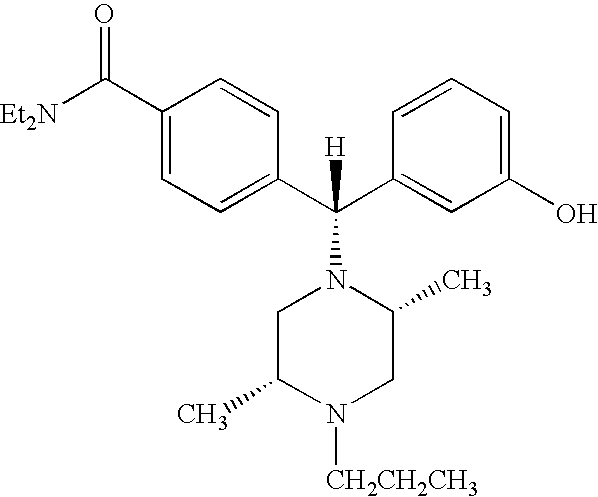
[Et2N]C(C1=CC=C(C(C2=CC(O)=CC=C2)(N2CC(C)N([CH2CH2CH3])CC2C)[H])C=C1)=O
